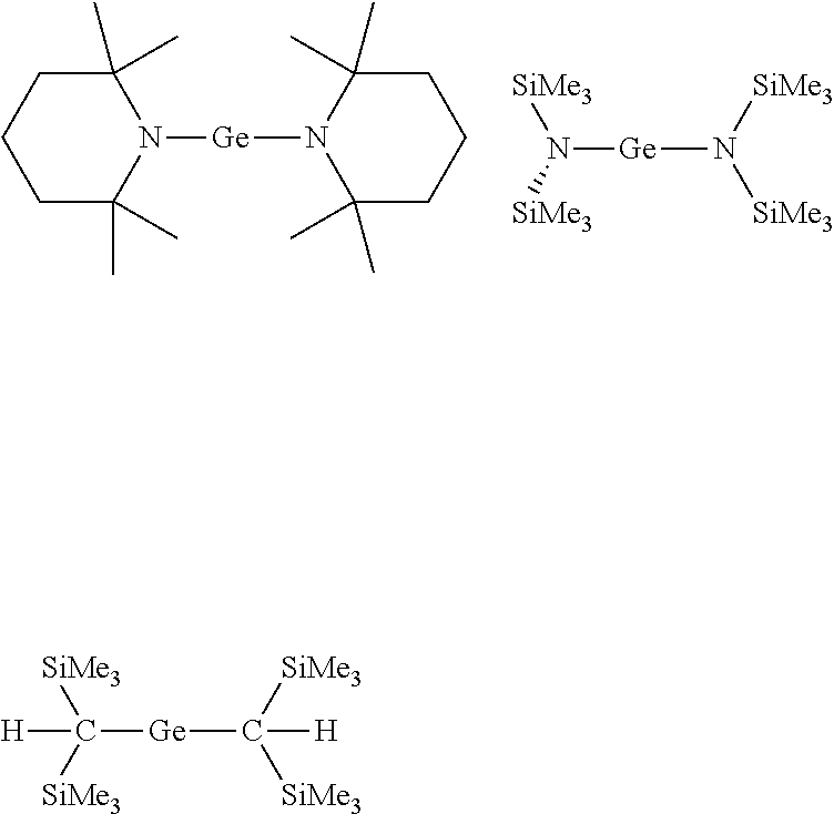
C1(C)(C)CCCC(C)(C)N1[Ge]N1C(C)(C)CCCC1(C)C.N([Ge]N([SiMe3])[SiMe3])([SiMe3])[SiMe3].C([Ge]C([SiMe3])([SiMe3])[H])([SiMe3])([SiMe3])[H]
